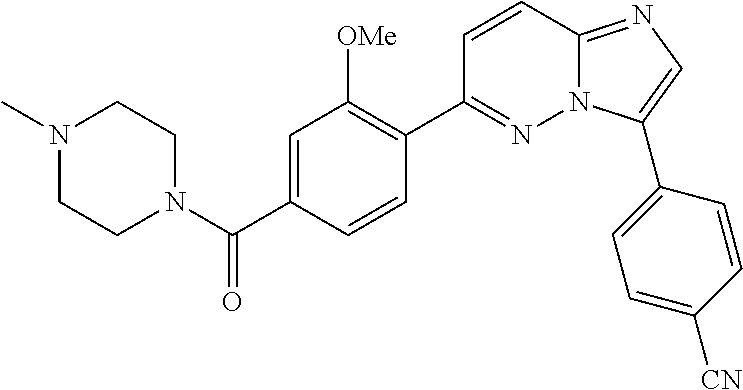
N1(C)CCN(C(C2=CC([OMe])=C(C3=NN4C(=NC=C4C4=CC=C([CN])C=C4)C=C3)C=C2)=O)CC1
